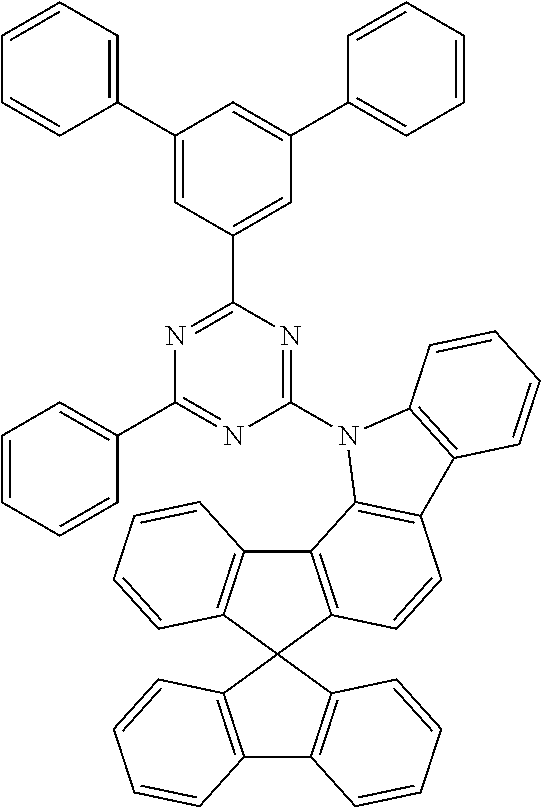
C12=C(C3(C4=C1C=CC=C4)C1=C(C4=C3C=CC=C4)C=CC=C1)C=CC1=C2N(C2=NC(C3=CC(C4=CC=CC=C4)=CC(C4=CC=CC=C4)=C3)=NC(C3=CC=CC=C3)=N2)C2=C1C=CC=C2
